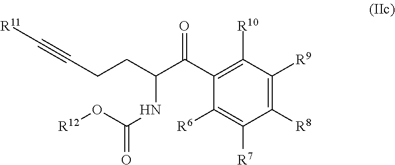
C1(C(C(CCC#C[R11])NC(O[R12])=O)=O)=C([R10])C([R9])=C([R8])C([R7])=C1[R6]
